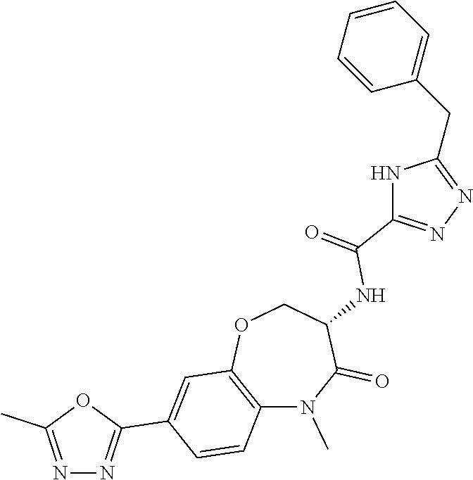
C12=C(OCC(NC(=O)C3=NN=C(CC4=CC=CC=C4)N3)C(=O)N1C)C=C(C1=NN=C(C)O1)C=C2
